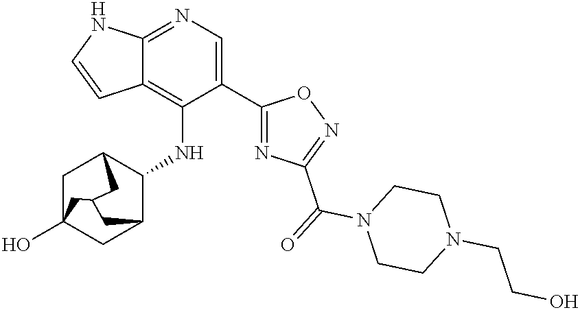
C12=NC=C(C3=NC(C(=O)N4CCN(CCO)CC4)=NO3)C(NC3C4CC5(O)CC3CC(C5)C4)=C1C=CN2
